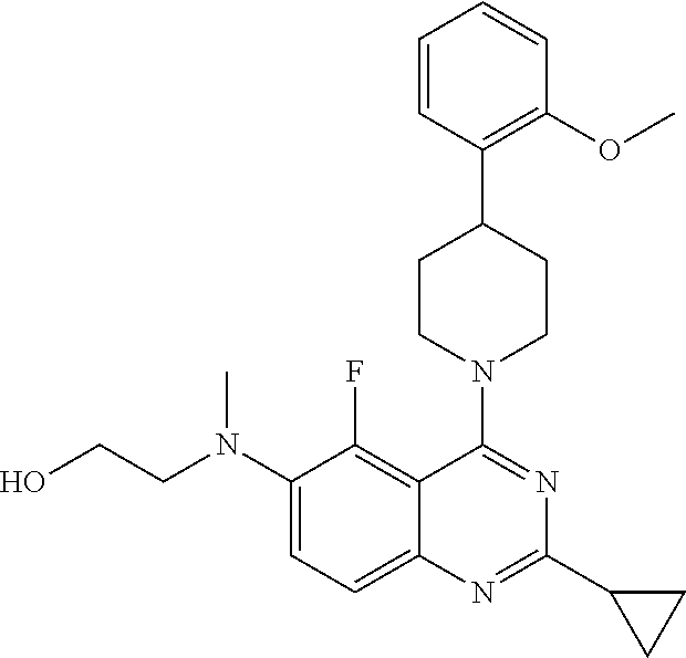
C1=CC(C2CCN(C3=NC(C4CC4)=NC4=CC=C(N(CCO)C)C(F)=C34)CC2)=C(OC)C=C1
